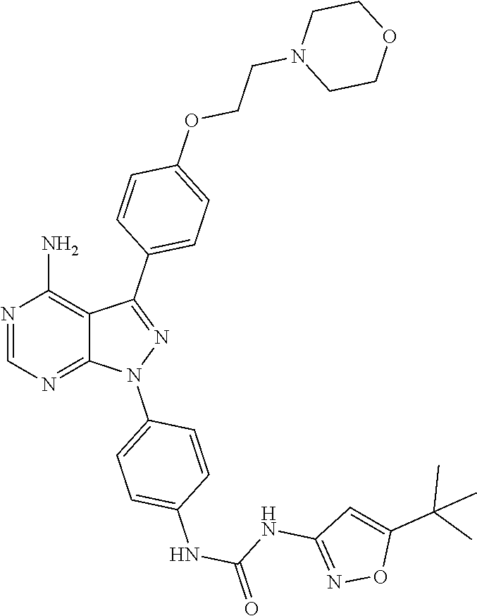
N1=CN=C2C(=C1N)C(C1=CC=C(OCCN3CCOCC3)C=C1)=NN2C1=CC=C(NC(NC2=NOC(C(C)(C)C)=C2)=O)C=C1
